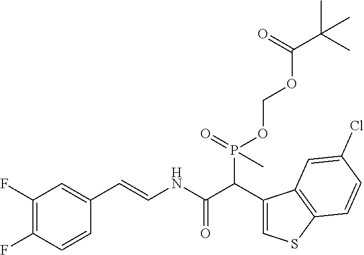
C1(F)=C(F)C=CC(C=CNC(C(C2=CSC3=C2C=C(Cl)C=C3)P(=O)(OCOC(C(C)(C)C)=O)C)=O)=C1
